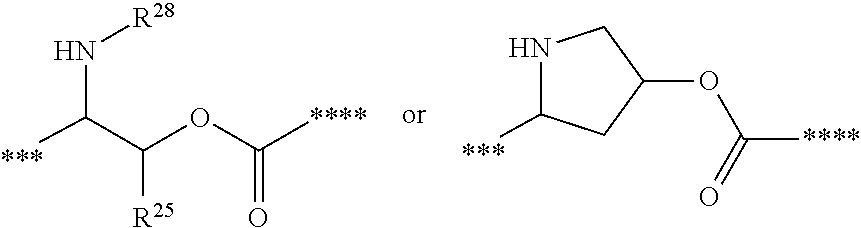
[***]C(C(OC([****])=O)[R25])N[R28].N1C([***])CC(OC([****])=O)C1
